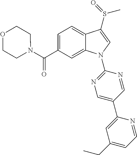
C(C1=CC=C2C(=C1)N(C1=NC=C(C3=CC(CC)=CC=N3)C=N1)C=C2S(C)=O)(=O)N1CCOCC1
